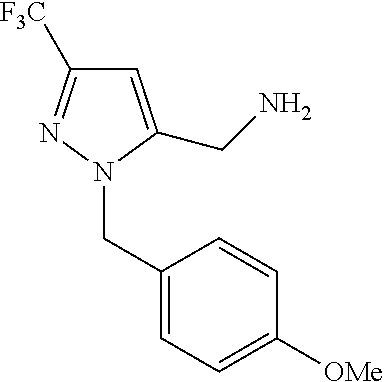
C1=C(CN)N(CC2=CC=C([OMe])C=C2)N=C1[F3C]
